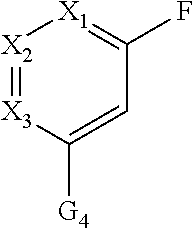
[X2]1=[X3]C([G4])=CC(F)=[X1]1
